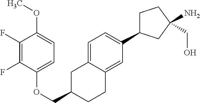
O(CC1CC2=CC=C(C3CCC(N)(CO)C3)C=C2CC1)C1=CC=C(OC)C(F)=C1F
